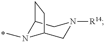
C12N(C)C(CN([R14])C1)CC2
